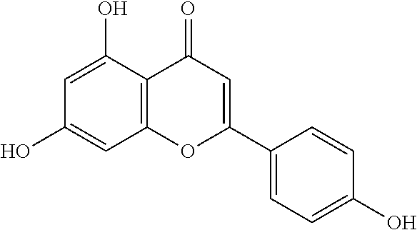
C1=C(O)C2=C(C=C1O)OC(C1=CC=C(O)C=C1)=CC2=O
